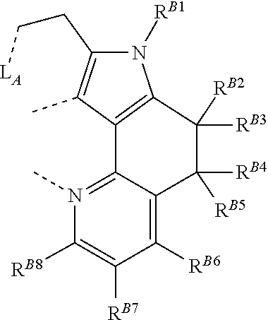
[RB2]C1([RB3])C2=C(C(C)=C(CC[LA])N2[RB1])C2=N(C)C([RB8])=C([RB7])C([RB6])=C2C1([RB5])[RB4]
